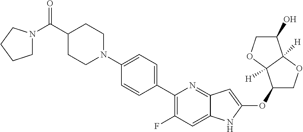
C1(OC2=CC3=NC(C4=CC=C(N5CCC(C(N6CCCC6)=O)CC5)C=C4)=C(F)C=C3N2)COC2([H])C1([H])OCC2O
